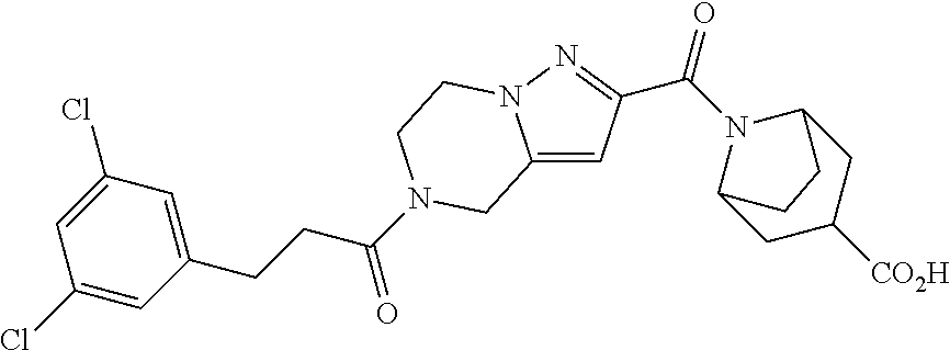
C12=CC(C(N3C4CC([CO2H])CC3CC4)=O)=NN1CCN(C(CCC1=CC(Cl)=CC(Cl)=C1)=O)C2
